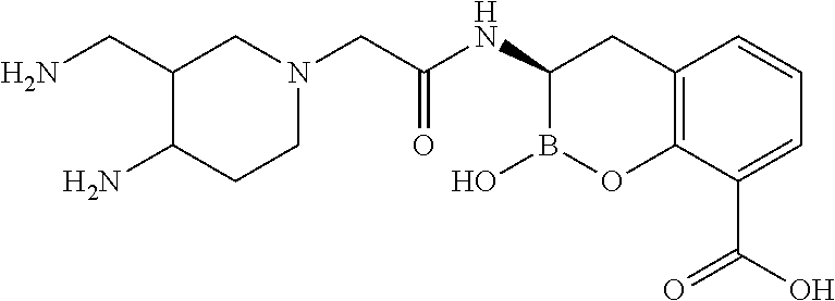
C1(CN)C(N)CCN(CC(NC2B(O)OC3=C(C2)C=CC=C3C(O)=O)=O)C1
